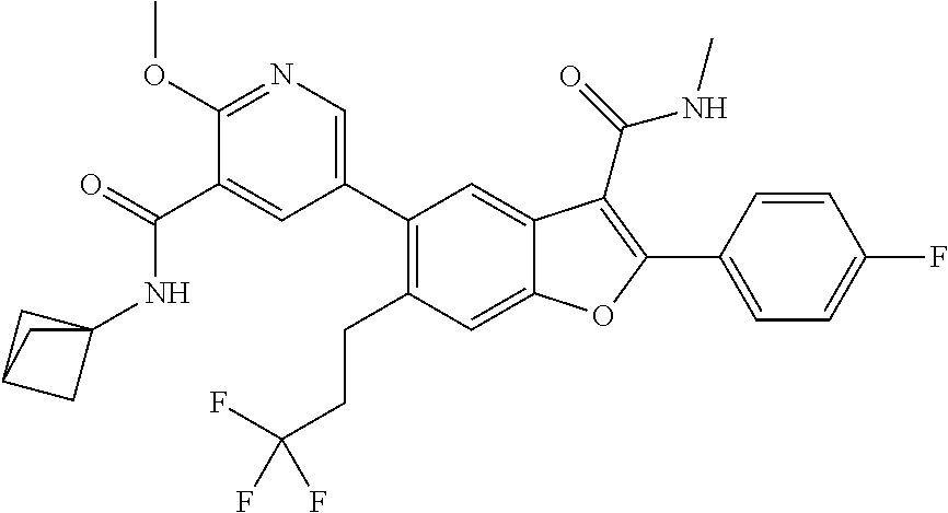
C1(C2=CN=C(OC)C(C(NC34CC(C3)C4)=O)=C2)=C(CCC(F)(F)F)C=C2C(=C1)C(C(=O)NC)=C(C1=CC=C(F)C=C1)O2
